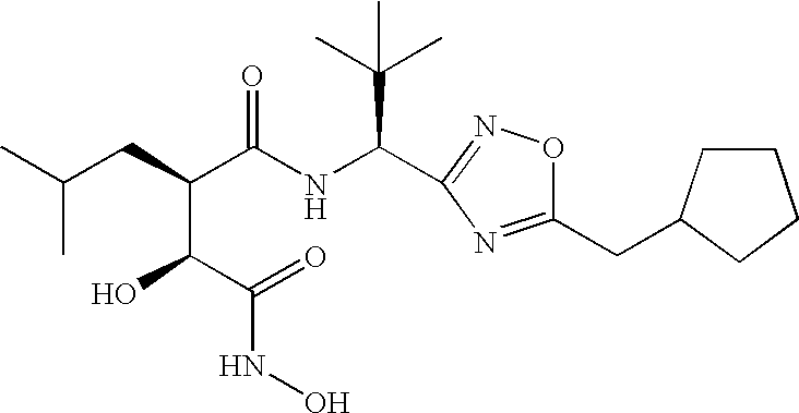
CC(CC(C(NC(C(C)(C)C)C1=NOC(CC2CCCC2)=N1)=O)C(O)C(=O)NO)C
